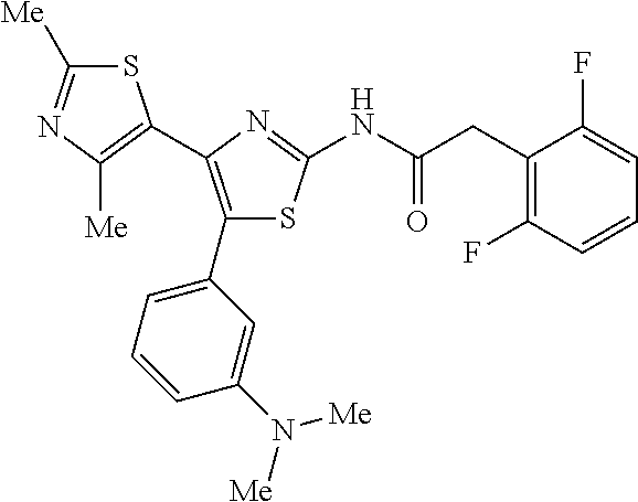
S1C([Me])=NC([Me])=C1C1=C(C2=CC=CC(N([Me])[Me])=C2)SC(NC(CC2=C(F)C=CC=C2F)=O)=N1
